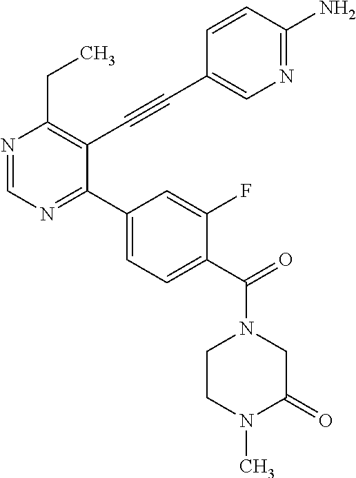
N1=CN=C(C2=CC=C(C(=O)N3CCN(C)C(=O)C3)C(F)=C2)C(C#CC2=CN=C(N)C=C2)=C1CC
